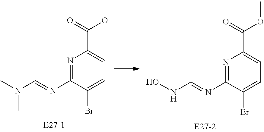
N1=C(N=CN(C)C)C(Br)=CC=C1C(OC)=O.N1=C(N=CNO)C(Br)=CC=C1C(OC)=O
